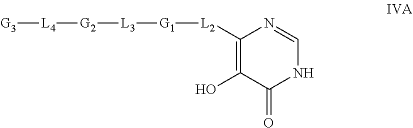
C1([L2][G1][L3][G2][L4][G3])=C(O)C(=O)NC=N1
